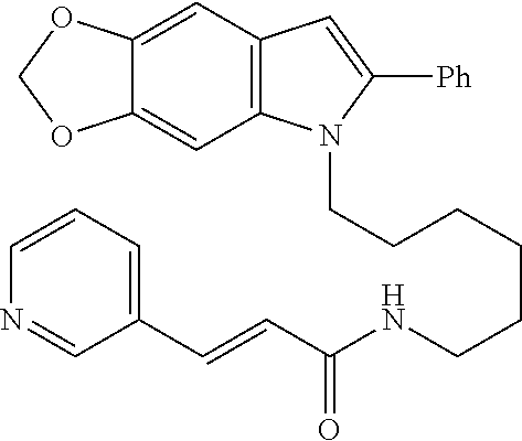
C(CCCCCNC(C=CC1=CC=CN=C1)=O)N1C2=C(C=C1[Ph])C=C1C(=C2)OCO1
